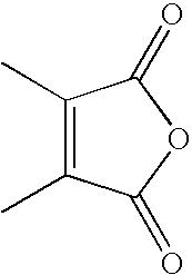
C1(C)=C(C)C(=O)OC1=O
